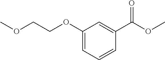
C1(OCCOC)=CC=CC(C(OC)=O)=C1
